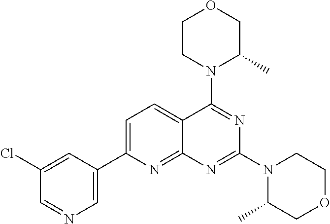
C1=C(C2=CN=CC(Cl)=C2)N=C2C(=C1)C(N1C(C)COCC1)=NC(N1C(C)COCC1)=N2
